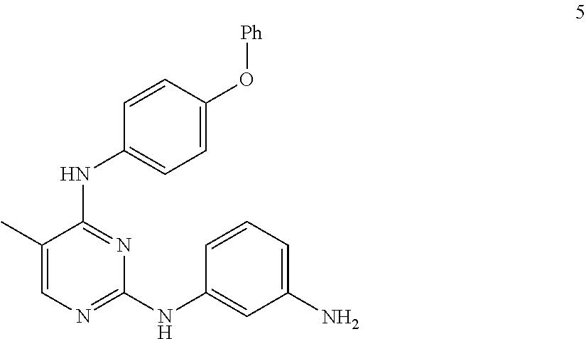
C1(C)=CN=C(NC2=CC(N)=CC=C2)N=C1NC1=CC=C(O[Ph])C=C1
